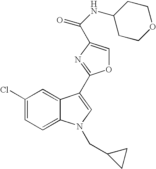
C1(Cl)=CC=C2C(=C1)C(C1=NC(C(NC3CCOCC3)=O)=CO1)=CN2CC1CC1
